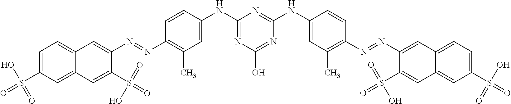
C1=C(S(=O)(O)=O)C=C2C(=C1)C=C(N=NC1=C(C)C=C(NC3=NC(O)=NC(NC4=CC(C)=C(N=NC5=CC6=CC=C(S(=O)(O)=O)C=C6C=C5S(=O)(=O)O)C=C4)=N3)C=C1)C(S(=O)(=O)O)=C2
